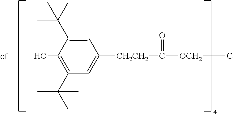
C1=C(C(C)(C)C)C(O)=C(C(C)(C)C)C=C1[CH2CH2]C(=O)[OCH2]C
